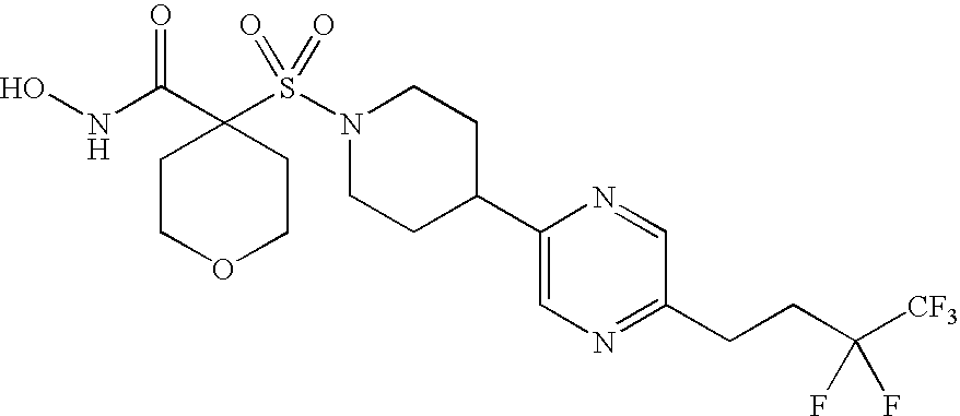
ONC(C1(S(N2CCC(C3=CN=C(CCC([CF3])(F)F)C=N3)CC2)(=O)=O)CCOCC1)=O
